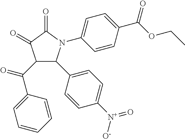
C1(=O)C(=O)C(C(=O)C2=CC=CC=C2)C(C2=CC=C([N+]([O-])=O)C=C2)N1C1=CC=C(C(OCC)=O)C=C1
